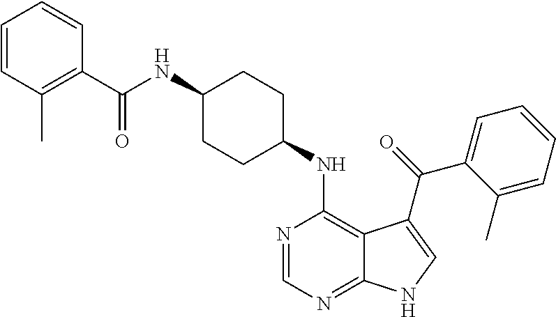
C1(NC(C2=C(C)C=CC=C2)=O)CCC(NC2=C3C(=NC=N2)NC=C3C(=O)C2=CC=CC=C2C)CC1
